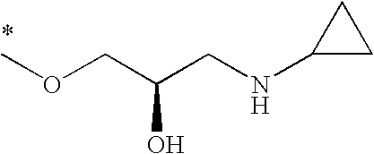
COCC(CNC1CC1)O
